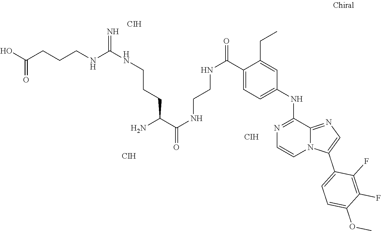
[CIH].[CIH].[CIH].C1(C(=O)NCCNC(=O)C(N)CCCNC(=N)NCCCC(O)=O)=CC=C(NC2=NC=CN3C2=NC=C3C2=CC=C(OC)C(F)=C2F)C=C1CC
